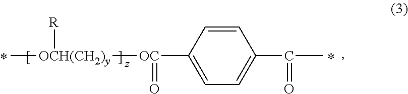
C[OCH(CH2)y]([OC](C1=CC=C(C(=O)C)C=C1)=O)[R]
